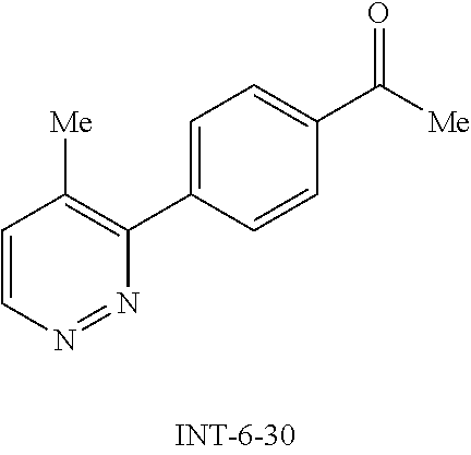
C1=CN=NC(C2=CC=C(C([Me])=O)C=C2)=C1[Me]
